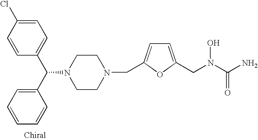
C1=CC(C(C2=CC=CC=C2)N2CCN(CC3=CC=C(CN(C(N)=O)O)O3)CC2)=CC=C1Cl
